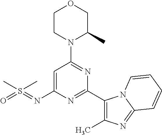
C1=C(N=S(C)(C)=O)N=C(C2=C(C)N=C3N2C=CC=C3)N=C1N1C(C)COCC1
